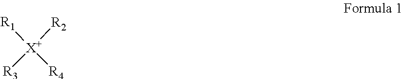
[R1][X+]([R4])([R2])[R3]
